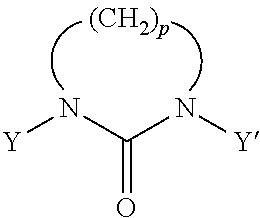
[Y]NC(N[Y])=O
